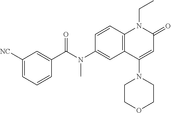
C1(C(N(C2=CC3=C(C=C2)N(CC)C(=O)C=C3N2CCOCC2)C)=O)=CC([NC])=CC=C1
